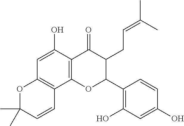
C1=C(O)C2=C(C3=C1OC(C)(C)C=C3)OC(C1=C(O)C=C(O)C=C1)C(CC=C(C)C)C2=O
